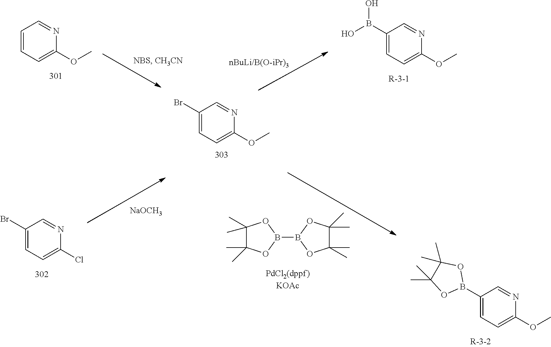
C1=CC=C(OC)N=C1.C1(B(O)O)=CC=C(OC)N=C1.C1(Br)=CC=C(OC)N=C1.C1(C)(C)C(C)(C)OB(B2OC(C)(C)C(C)(C)O2)O1.C1(B2OC(C)(C)C(C)(C)O2)=CC=C(OC)N=C1.C1(Br)=CC=C(Cl)N=C1.[NaOCH3]
